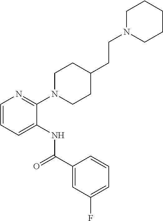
C1=CC=C(NC(C2=CC(F)=CC=C2)=O)C(N2CCC(CCN3CCCCC3)CC2)=N1
